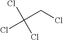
C(Cl)(CCl)(Cl)Cl
